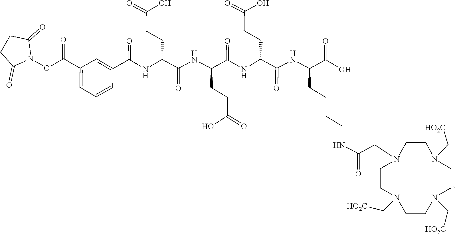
C([HO2C])N1CCN(CC(NCCCCC(NC(C(NC(C(NC(C(NC(C2=CC(C(ON3C(=O)CCC3=O)=O)=CC=C2)=O)CCC(=O)O)=O)CCC(O)=O)=O)CCC(=O)O)=O)C(=O)O)=O)CCN(C[HO2C])CCN(C[HO2C])CC1
